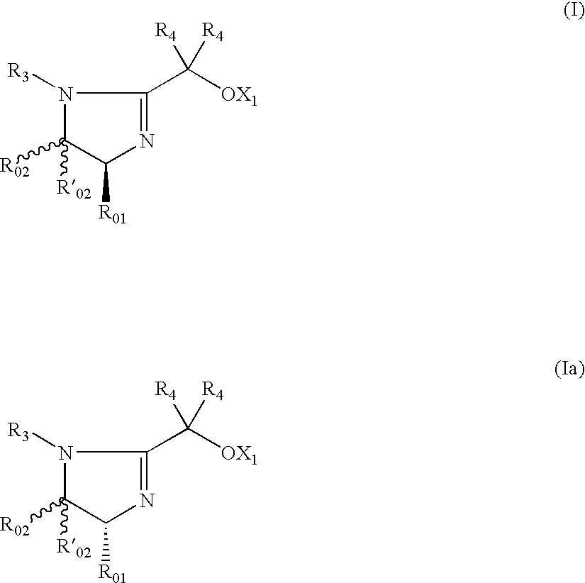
N1([R3])C([R02])([R02])C([R01])N=C1C([OX1])([R4])[R4].N1([R3])C([R02])([R02])C([R01])N=C1C([OX1])([R4])[R4]
